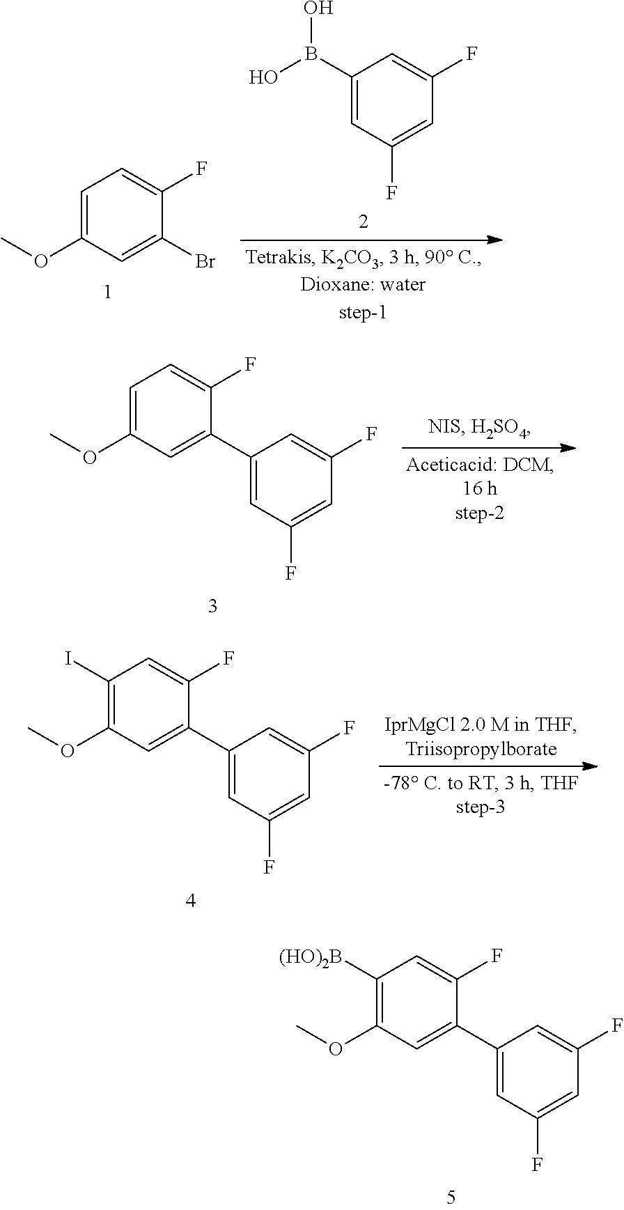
C1([(HO)2B])=C(OC)C=C(C2=CC(F)=CC(F)=C2)C(F)=C1.C1=C(OC)C=C(Br)C(F)=C1.C1(B(O)O)=CC(F)=CC(F)=C1.C1=C(OC)C=C(C2=CC(F)=CC(F)=C2)C(F)=C1.C1(I)=C(OC)C=C(C2=CC(F)=CC(F)=C2)C(F)=C1
